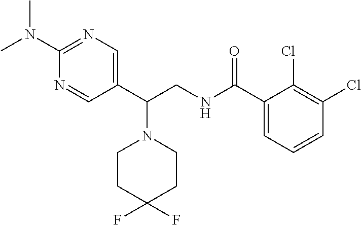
C1(N(C)C)=NC=C(C(CNC(C2=CC=CC(Cl)=C2Cl)=O)N2CCC(F)(F)CC2)C=N1
